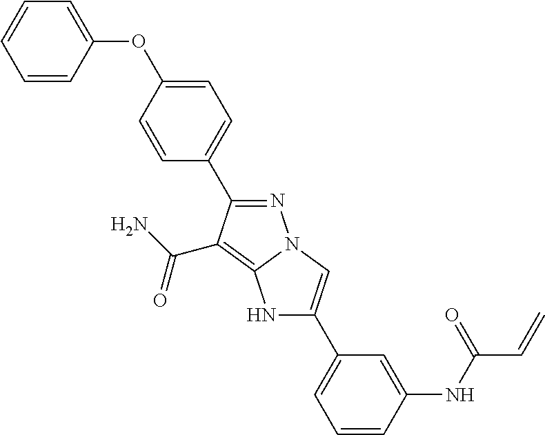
N1=C(C2=CC=C(OC3=CC=CC=C3)C=C2)C(C(=O)N)=C2N1C=C(C1=CC=CC(NC(=O)C=C)=C1)N2
